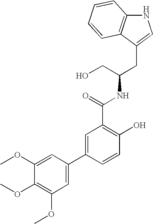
C12=C(C(CC(CO)NC(=O)C3=C(O)C=CC(C4=CC(OC)=C(OC)C(OC)=C4)=C3)=CN1)C=CC=C2
